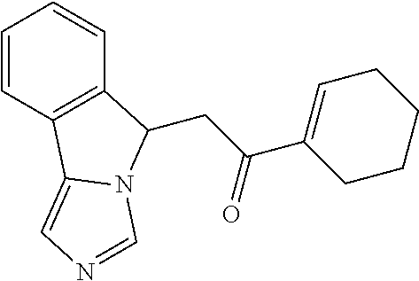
C1=CC2=C(C=C1)C(CC(C1=CCCCC1)=O)N1C2=CN=C1
